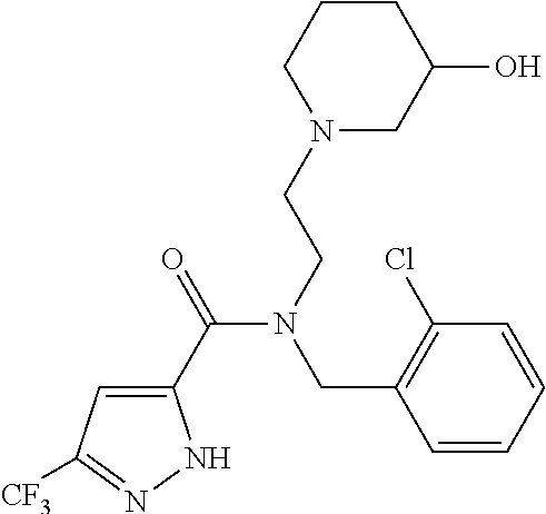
C1(C(=O)N(CCN2CC(O)CCC2)CC2=C(Cl)C=CC=C2)=CC([CF3])=NN1
